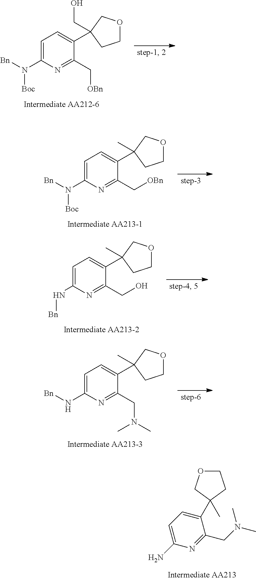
C1(C2(C)COCC2)=CC=C(N)N=C1CN(C)C.C1(N([Bn])[Boc])=CC=C(C2(CO)COCC2)C(C[OBn])=N1.C1(N([Bn])[Boc])=CC=C(C2(C)COCC2)C(C[OBn])=N1.C1(N[Bn])=CC=C(C2(C)COCC2)C(CO)=N1.C1(N[Bn])=CC=C(C2(C)COCC2)C(CN(C)C)=N1
